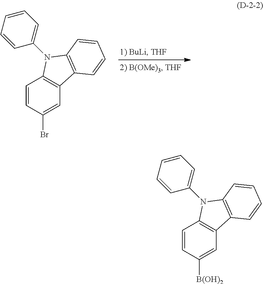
C1=CC(Br)=CC2=C1N(C1=CC=CC=C1)C1=C2C=CC=C1.C1=CC([B(OH)2])=CC2=C1N(C1=CC=CC=C1)C1=C2C=CC=C1
